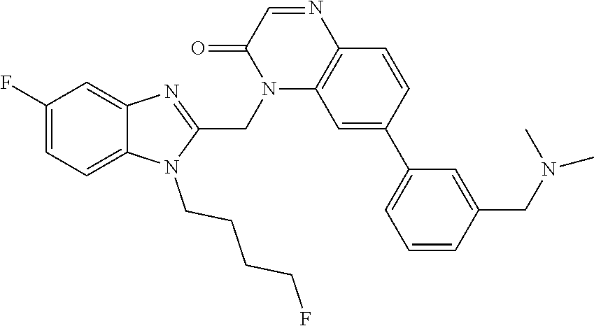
C1(F)=CC=C2C(=C1)N=C(CN1C3=C(N=CC1=O)C=CC(C1=CC=CC(CN(C)C)=C1)=C3)N2CCCCF
